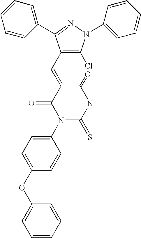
C1=CC(OC2=CC=C(N3C(=S)NC(=O)C(=CC4=C(Cl)N(C5=CC=CC=C5)N=C4C4=CC=CC=C4)C3=O)C=C2)=CC=C1
